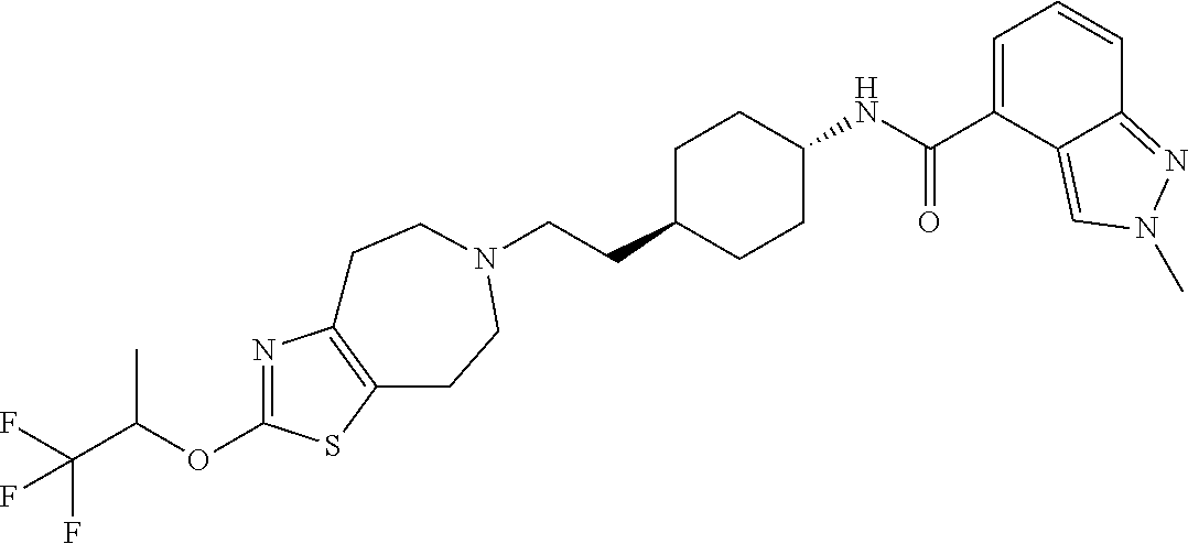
C(CC1CCC(NC(C2=CC=CC3=NN(C)C=C23)=O)CC1)N1CCC2=C(N=C(OC(C(F)(F)F)C)S2)CC1
